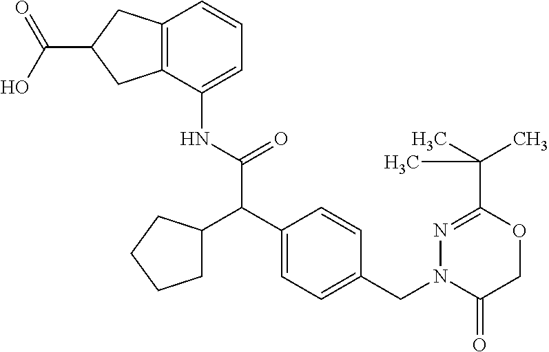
C12=C(C(NC(C(C3=CC=C(CN4C(=O)COC(C(C)(C)C)=N4)C=C3)C3CCCC3)=O)=CC=C1)CC(C(O)=O)C2
